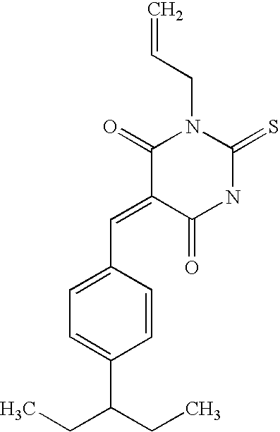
C1(C=C2C(=O)NC(=S)N(CC=C)C2=O)=CC=C(C(CC)CC)C=C1
